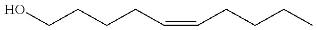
OCCCCC=CCCCC
